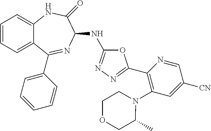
C1=CC=C2C(=C1)NC(=O)C(NC1=NN=C(C3=C(N4CCOCC4C)C=C([CN])C=N3)O1)N=C2C1=CC=CC=C1
